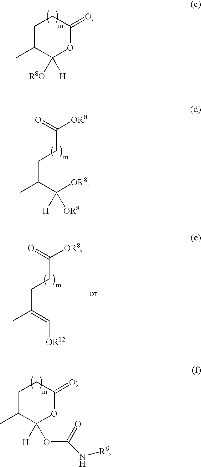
C1C(C)C([R8O])([H])OC(=O)C1.C([OR8])(=O)CCC(C)C([OR8])([OR8])[H].C1C(C)C([H])(OC(=O)N[R6])OC(=O)C1.C([OR8])(=O)CCC(C)=C[OR12]
